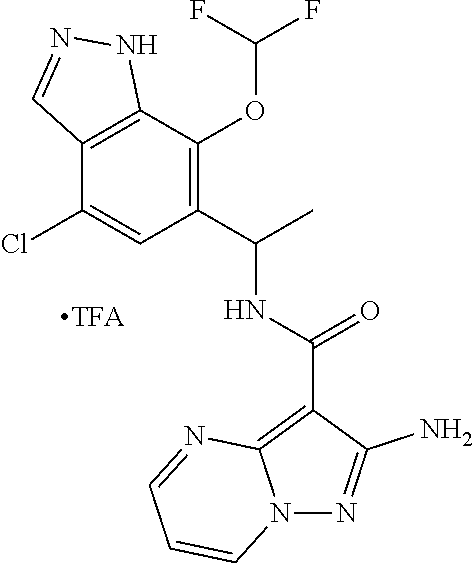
C12=C(C(OC(F)F)=C(C(C)NC(C3=C4N(N=C3N)C=CC=N4)=O)C=C1Cl)NN=C2
